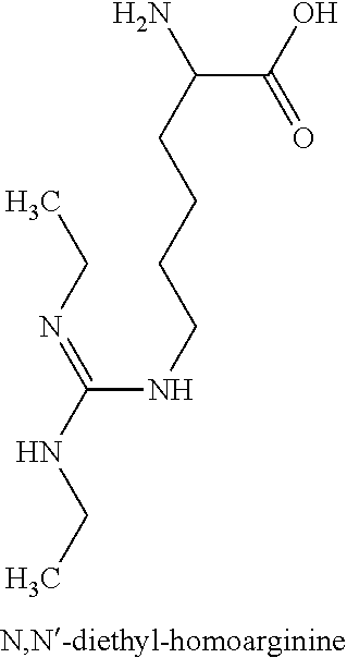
C(C(C(O)=O)N)CCCNC(NCC)=NCC
